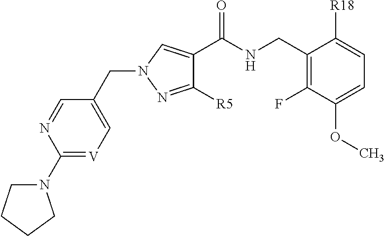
N1(C2=[V]C=C(CN3C=C(C(NCC4=C(F)C(OC)=CC=C4[R18])=O)C([R5])=N3)C=N2)CCCC1
